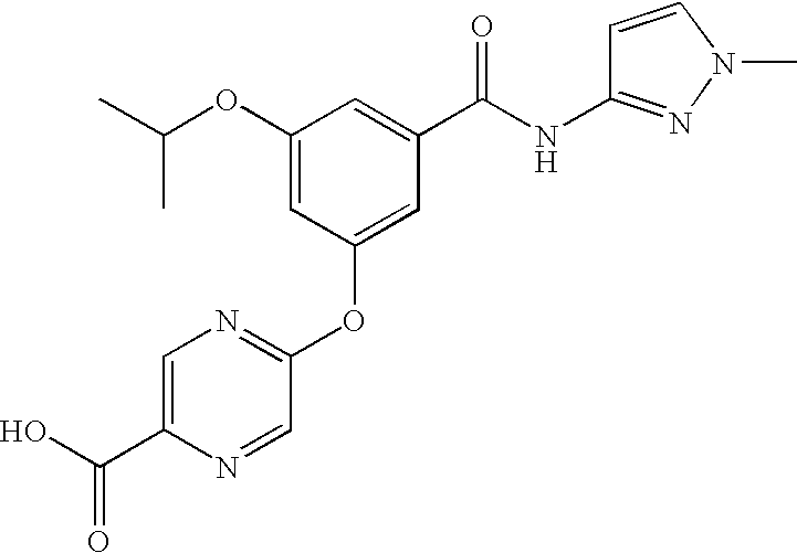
CC(OC1=CC(OC2=NC=C(C(O)=O)N=C2)=CC(C(NC2=NN(C)C=C2)=O)=C1)C
